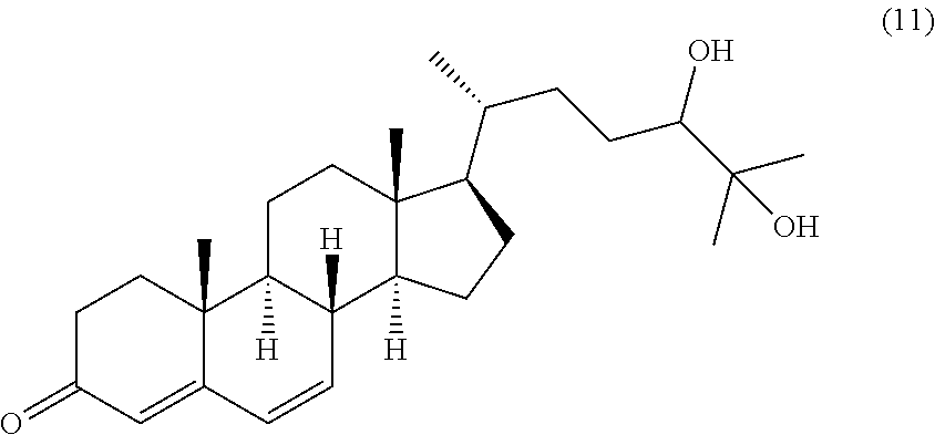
C1C(=O)C=C2C(C)(C1)C1([H])C([H])(C=C2)C2([H])C(C)(CC1)C(C(C)CCC(C(C)(C)O)O)CC2
